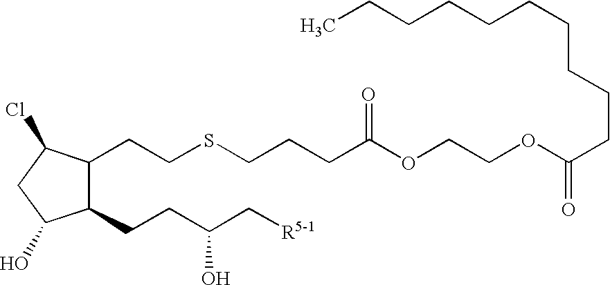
C1(CCC(C[R5-1])O)C(CCSCCCC(OCCOC(CCCCCCCCCC)=O)=O)C(Cl)CC1O
